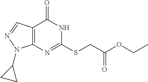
C12=C(C=NN1C1CC1)C(=O)NC(SCC(OCC)=O)=N2
